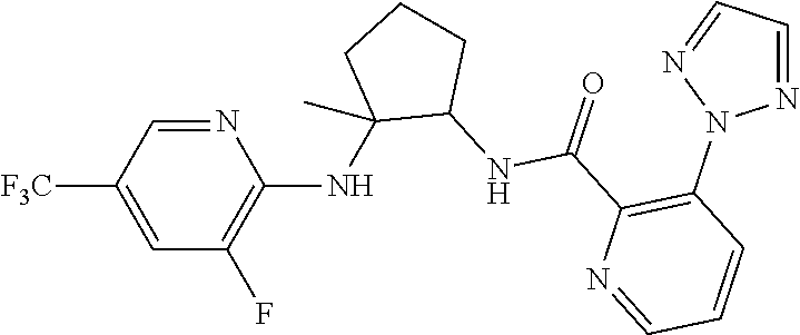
N1=CC([F3C])=CC(F)=C1NC1(C)C(NC(C2=C(N3N=CC=N3)C=CC=N2)=O)CCC1
